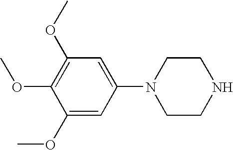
C1(OC)=CC(N2CCNCC2)=CC(OC)=C1OC
